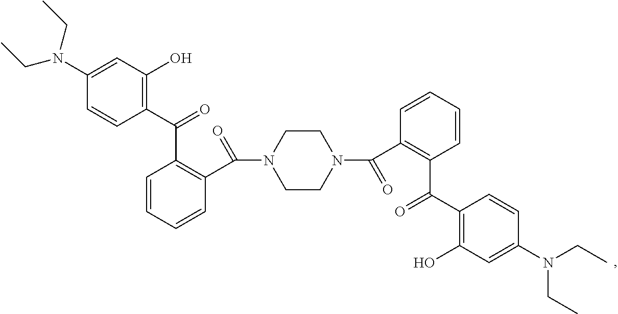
C1(C(C2=C(C(N3CCN(C(C4=C(C(C5=C(O)C=C(N(CC)CC)C=C5)=O)C=CC=C4)=O)CC3)=O)C=CC=C2)=O)=C(O)C=C(N(CC)CC)C=C1
